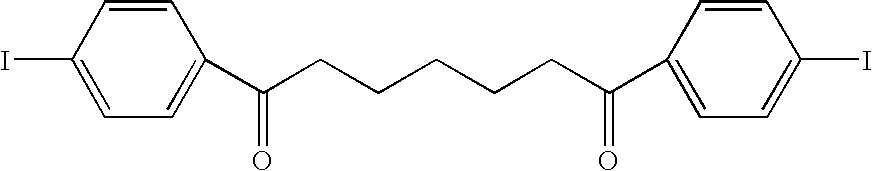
C1=CC(I)=CC=C1C(CCCCCC(C1=CC=C(I)C=C1)=O)=O
